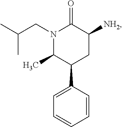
[NH2]C1C(=O)N(CC(C)C)C(C)C(C2=CC=CC=C2)C1
